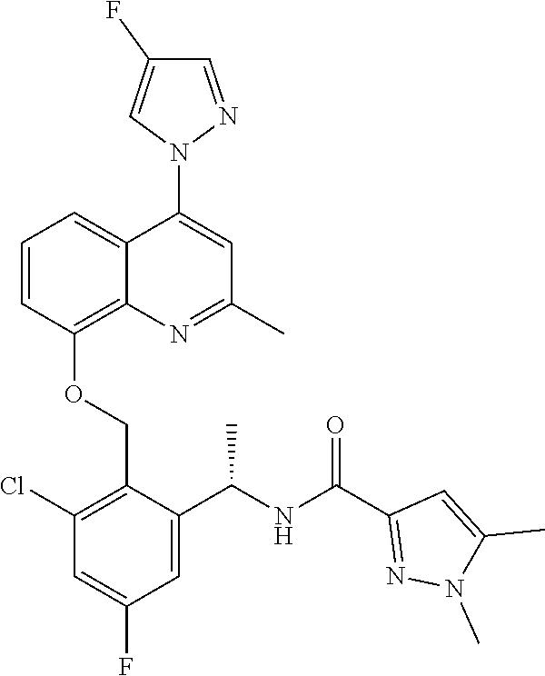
C1=CC(OCC2=C(Cl)C=C(F)C=C2C(NC(C2=NN(C)C(C)=C2)=O)C)=C2C(=C1)C(N1N=CC(F)=C1)=CC(C)=N2
